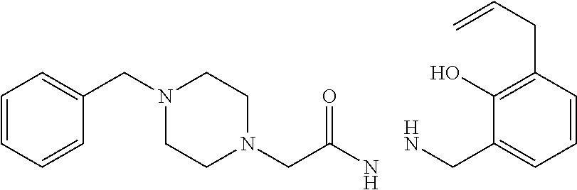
C1=CC=CC(CN2CCN(CC(N)=O)CC2)=C1.NCC1=CC=CC(CC=C)=C1O
